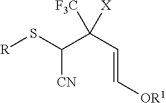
[R]SC(C(C=C[OR1])([X])[F3C])[CN]
